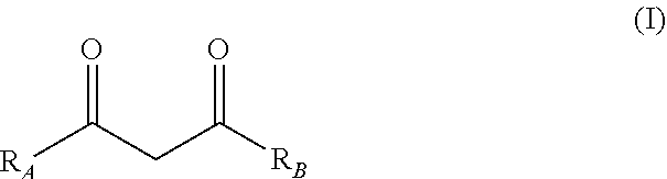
[RA]C(CC([RB])=O)=O
